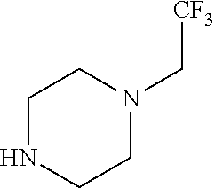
C1NCCN(C[CF3])C1
